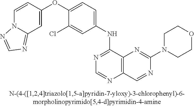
C1=CC(OC2=CC=C(NC3=NC=NC4=C3N=C(N3CCOCC3)N=C4)C=C2Cl)=CC2=NC=NN12
